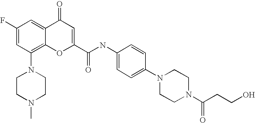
N1(C2=C3C(=CC(F)=C2)C(=O)C=C(C(NC2=CC=C(N4CCN(C(CCO)=O)CC4)C=C2)=O)O3)CCN(C)CC1
